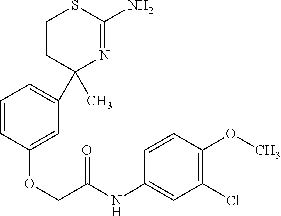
C1CC(C2=CC=CC(OCC(NC3=CC(Cl)=C(OC)C=C3)=O)=C2)(C)N=C(N)S1
